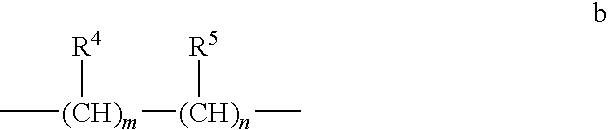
C[(CH)m]([(CH)n](C)[R5])[R4]
